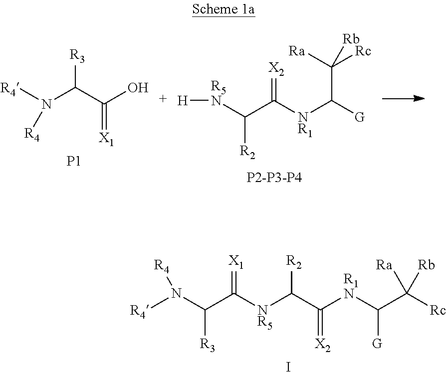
[R4]N(C(C(O)=[X1])[R3])[R4].[P1].[R5N](C(C([NR1]C([G])C([Rc])([Ra])[Rb])=[X2])[R2])[H].[R4]N(C(C([NR5]C(C([R1N]C(C([Rc])([Ra])[Rb])[G])=[X2])[R2])=[X1])[R3])[R4].I
